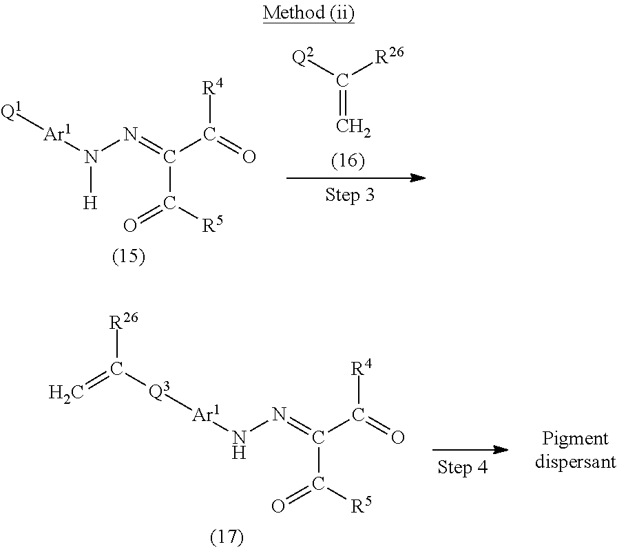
C=C([Q2])[R26].N(N=C(C(=O)[R4])C(=O)[R5])([Ar1][Q1])[H].N(N=C(C(=O)[R4])C(=O)[R5])[Ar1][Q3]C([R26])=C
